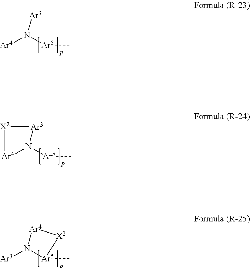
[Ar4]N([Ar5]C)[Ar3].[Ar4]1N([Ar5]C)[Ar3][X2]1.[Ar3]N1[Ar5](C)[X2][Ar4]1
